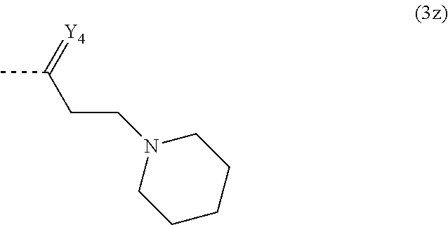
CC(=[Y4])CCN1CCCCC1
